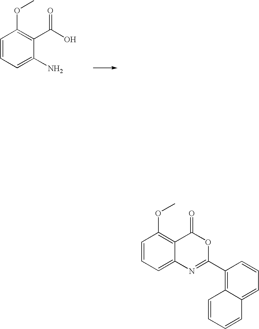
C1=CC=C(N)C(C(O)=O)=C1OC.C1=CC=C2C(=C1OC)C(=O)OC(C1=C3C(=CC=C1)C=CC=C3)=N2
